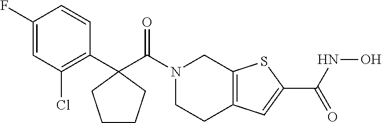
C1(C(N2CCC3=C(C2)SC(C(NO)=O)=C3)=O)(C2=C(Cl)C=C(F)C=C2)CCCC1
